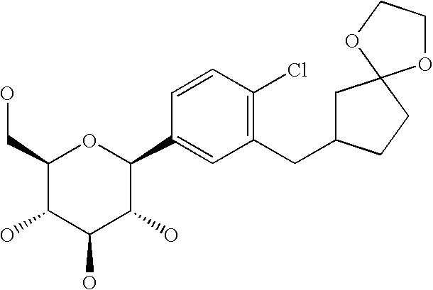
C1(CO)C(O)C(O)C(O)C(C2=CC(CC3CC4(CC3)OCCO4)=C(Cl)C=C2)O1
